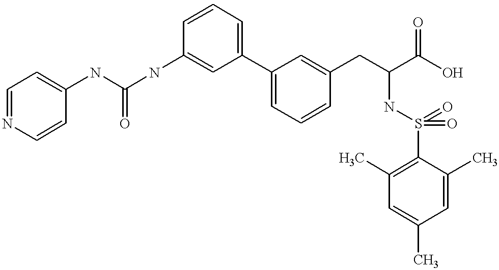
N(C(NC1=CC(C2=CC=CC(CC(C(O)=O)NS(=O)(=O)C3=C(C)C=C(C)C=C3C)=C2)=CC=C1)=O)C1=CC=NC=C1
